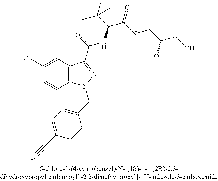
C1(Cl)=CC2=C(C=C1)N(CC1=CC=C(C#N)C=C1)N=C2C(=O)NC(C(C)(C)C)C(=O)NCC(O)CO
